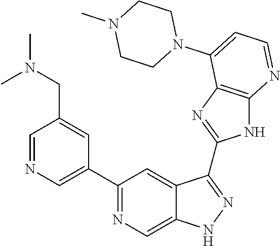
C1=NC=C(C2=NC=C3C(=C2)C(C2=NC4=C(N2)N=CC=C4N2CCN(C)CC2)=NN3)C=C1CN(C)C
